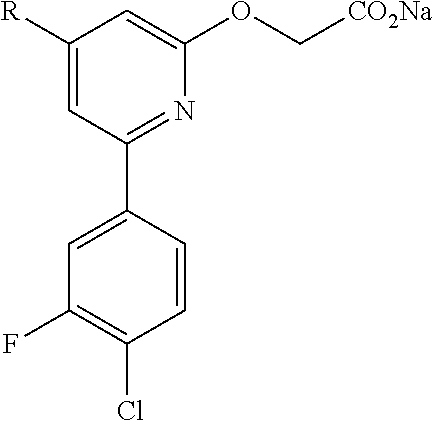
[R]C1=CC(C2=CC(F)=C(Cl)C=C2)=NC(OC[CO2Na])=C1
